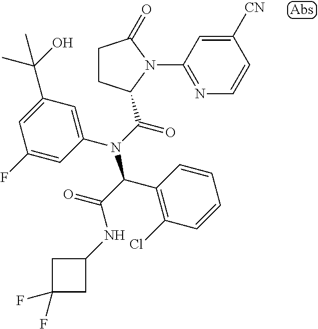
C1([CN])=CC(N2C(C(N(C(C(=O)NC3CC(F)(F)C3)C3=C(Cl)C=CC=C3)C3=CC(C(O)(C)C)=CC(F)=C3)=O)CCC2=O)=NC=C1
